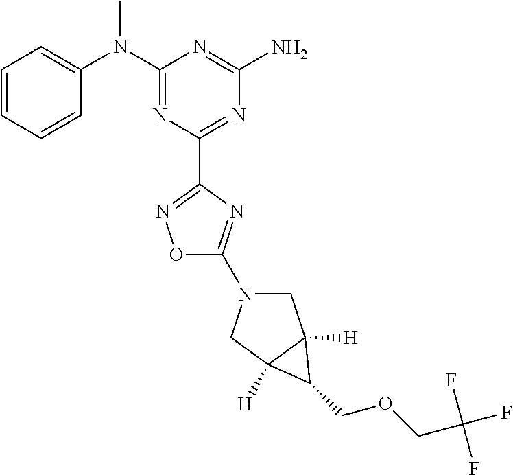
C1=CC=CC(N(C2=NC(C3=NOC(N4CC5([H])C([H])(C4)C5COCC(F)(F)F)=N3)=NC(N)=N2)C)=C1
